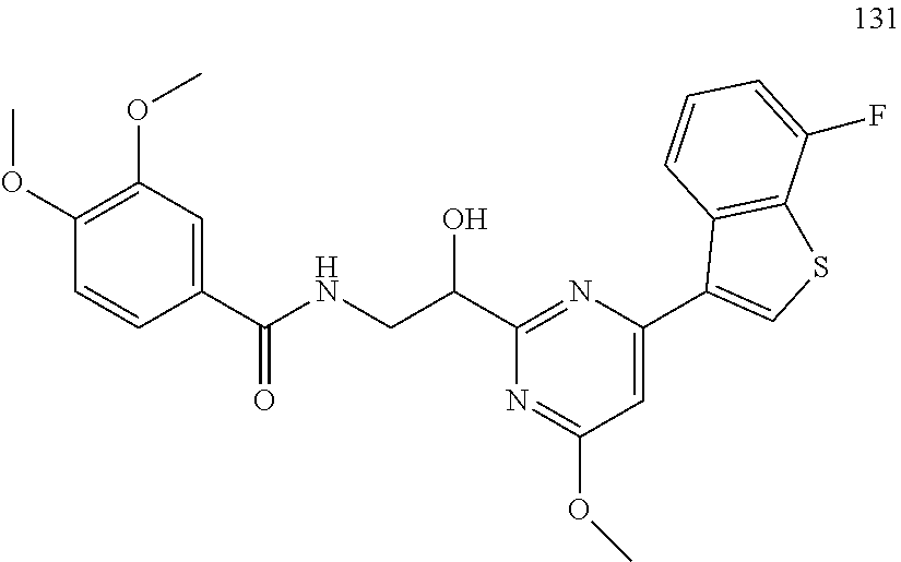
C1=CC(C(NCC(C2=NC(C3=CSC4=C3C=CC=C4F)=CC(OC)=N2)O)=O)=CC(OC)=C1OC
